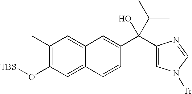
C12=CC(C)=C(O[TBS])C=C1C=CC(C(O)(C(C)C)C1=CN([Tr])C=N1)=C2
